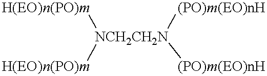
[NCH2CH2N]([(PO)m(EO)nH])([(PO)m(EO)nH])([H(EO)n(PO)m])[H(EO)n(PO)m]
